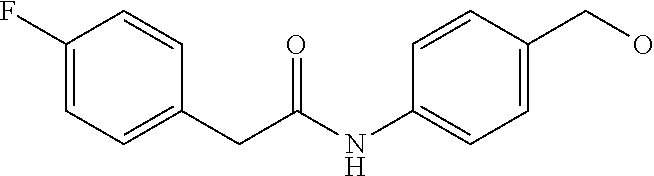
C1(F)=CC=C(CC(=O)NC2=CC=C(CO)C=C2)C=C1
